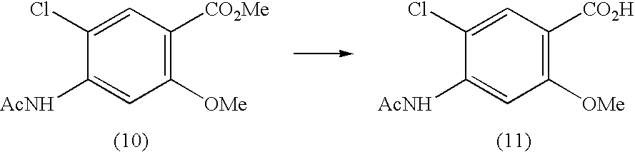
C1([OMe])=C([CO2Me])C=C(Cl)C([AcNH])=C1.C1([OMe])=C([CO2H])C=C(Cl)C([AcNH])=C1
